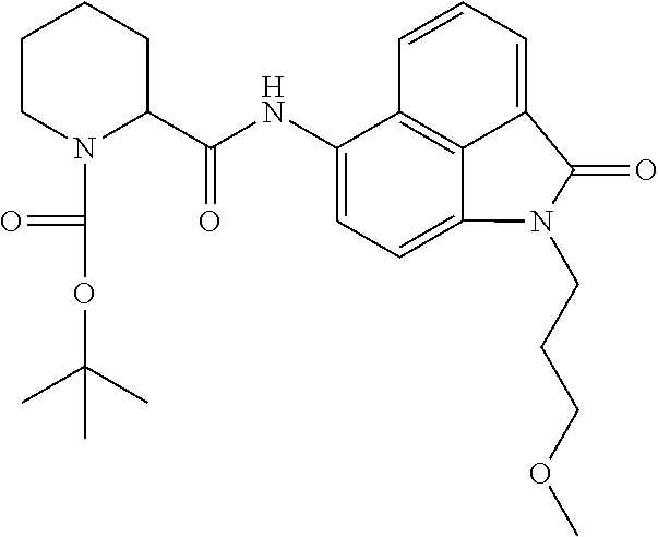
C1(NC(C2CCCCN2C(OC(C)(C)C)=O)=O)=CC=C2C3=C1C=CC=C3C(=O)N2CCCOC
